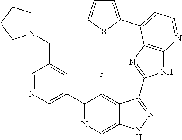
C1=NC=C(C2=NC=C3C(=C2F)C(C2=NC4=C(N2)N=CC=C4C2=CC=CS2)=NN3)C=C1CN1CCCC1
